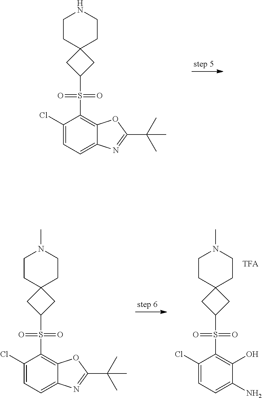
C1(Cl)=CC=C2C(=C1S(C1CC3(CCNCC3)C1)(=O)=O)OC(C(C)(C)C)=N2.C1(Cl)=CC=C(N)C(O)=C1S(C1CC2(CCN(C)CC2)C1)(=O)=O.C1(Cl)=CC=C2C(=C1S(C1CC3(CCN(C)CC3)C1)(=O)=O)OC(C(C)(C)C)=N2
